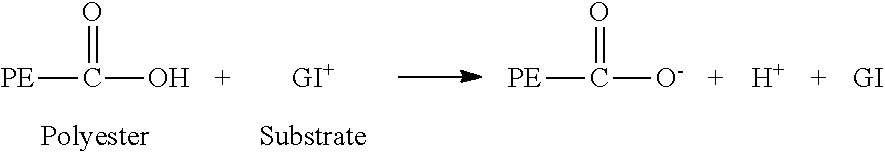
[PE]C(O)=O.[PE]C([O-])=O.[H]
